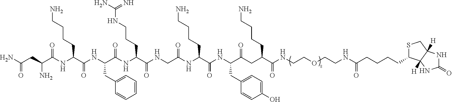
C1(=O)NC2([H])C([H])(N1)C(CCCCC(NCCOCCNC(C(CC(C(NC(C(NC(CNC(C(NC(C(NC(C(NC(C(CC(N)=O)N)=O)CCCCN)=O)CC1=CC=CC=C1)=O)CCCNC(N)=N)=O)=O)CCCCN)=O)CC1=CC=C(O)C=C1)=O)CCCCN)=O)=O)SC2
